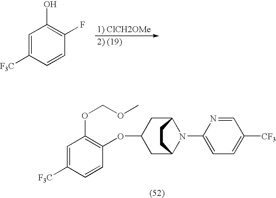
C1=C([F3C])C=CC(F)=C1O.C1(OC2CC3N(C4=CC=C([CF3])C=N4)C(C2)CC3)=C(OCOC)C=C([F3C])C=C1
